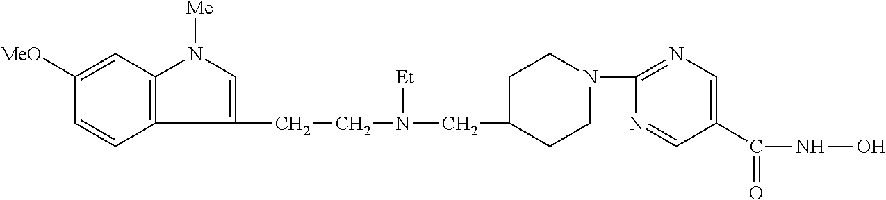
C1(CCN(CC2CCN(C3=NC=C(C(NO)=O)C=N3)CC2)[Et])=CN([Me])C2=C1C=CC([MeO])=C2
